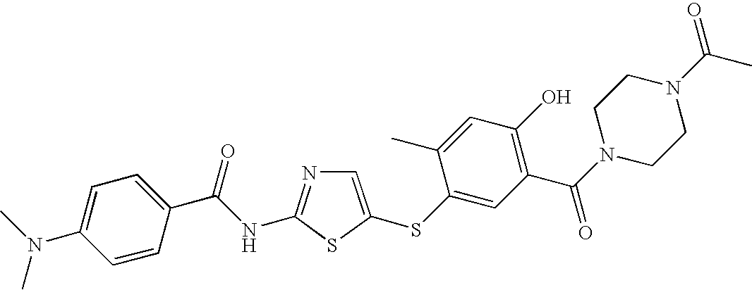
C1=C(SC2=CC(C(N3CCN(C(C)=O)CC3)=O)=C(O)C=C2C)SC(NC(C2=CC=C(N(C)C)C=C2)=O)=N1
